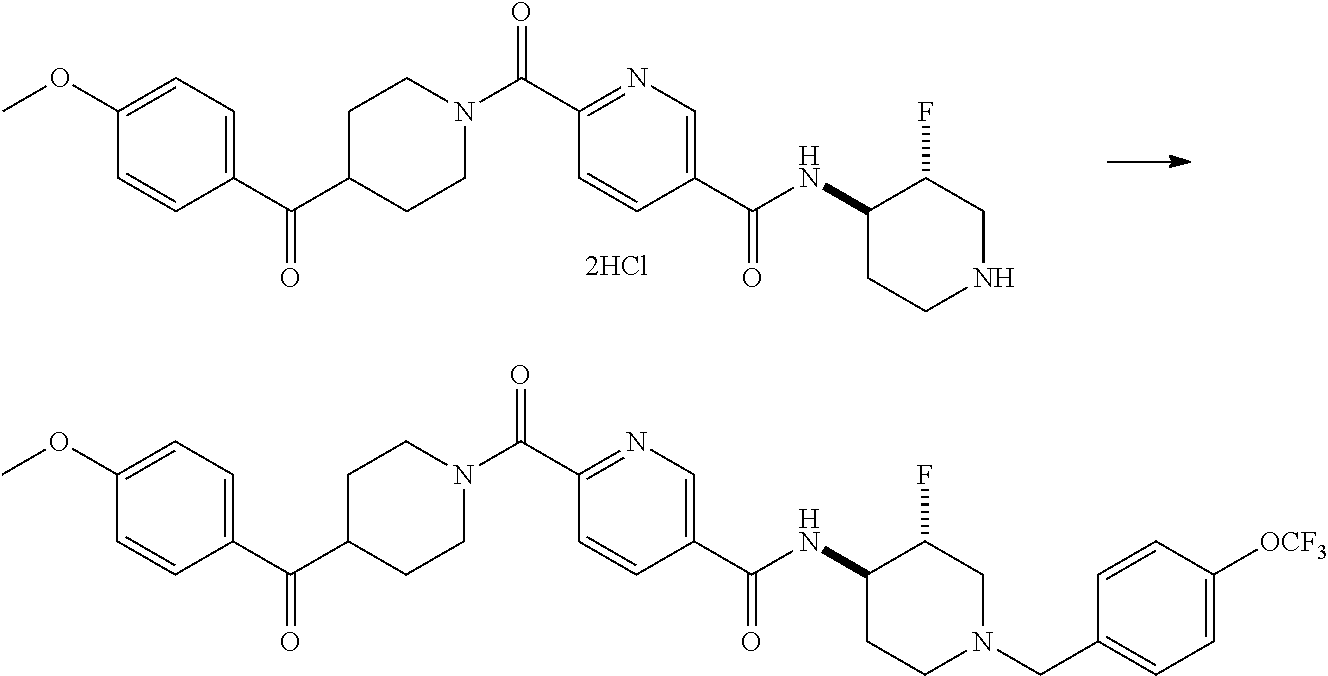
C1(C(N2CCC(C(C3=CC=C(OC)C=C3)=O)CC2)=O)=NC=C(C(=O)NC2CCNCC2F)C=C1.C1(C(N2CCC(C(C3=CC=C(OC)C=C3)=O)CC2)=O)=NC=C(C(=O)NC2CCN(CC3=CC=C([OCF3])C=C3)CC2F)C=C1
